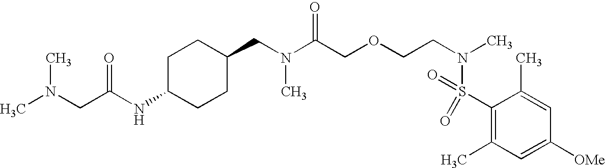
N(C(COCCN(S(C1=C(C)C=C([OMe])C=C1C)(=O)=O)C)=O)(C)CC1CCC(NC(=O)CN(C)C)CC1
